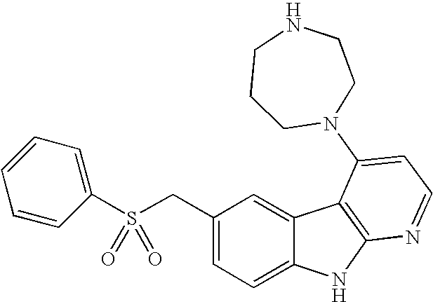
C1(CS(C2=CC=CC=C2)(=O)=O)=CC=C2C(=C1)C1=C(N2)N=CC=C1N1CCNCCC1
